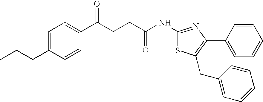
C1=C(CCC)C=CC(C(CCC(NC2=NC(C3=CC=CC=C3)=C(CC3=CC=CC=C3)S2)=O)=O)=C1
